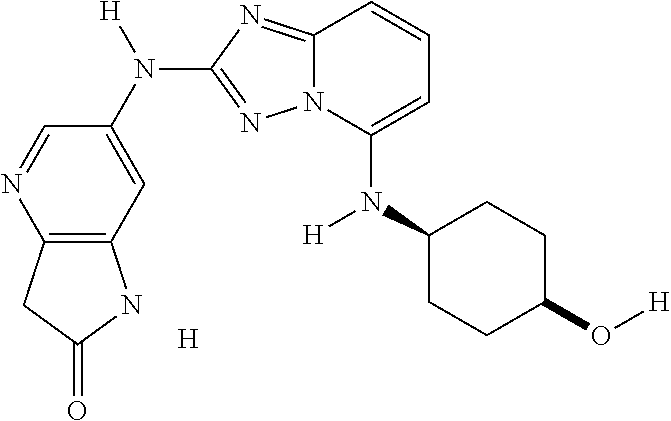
C1=NC2=C(C=C1N([H])C1=NN3C(=N1)C=CC=C3N(C1CCC(O[H])CC1)[H])NC(=O)C2.[H]
